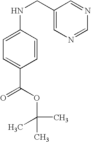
C1=CC(NCC2=CN=CN=C2)=CC=C1C(=O)OC(C)(C)C
